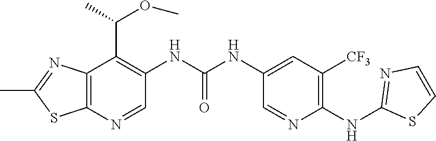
N(C1=C([CF3])C=C(NC(NC2=C(C(C)OC)C3=C(SC(C)=N3)N=C2)=O)C=N1)C1=NC=CS1
